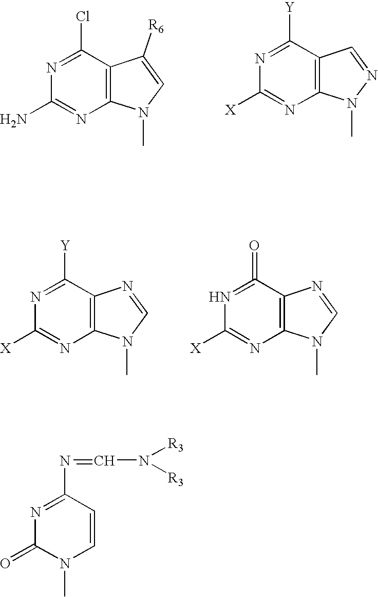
N1=C(Cl)C2=C(N=C1N)N(C)C=C2[R6].N1=C([Y])C2=C(N=C1[X])N(C)N=C2.N1=C([Y])C2=C(N=C1[X])N(C)C=N2.N1=C(=O)C2=C(N=C1[X])N(C)C=N2.N1=C(N=CN([R3])[R3])C=CN(C)C1=O
